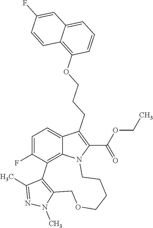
N1(C)C2=C(C(C)=N1)C1=C3C(=CC=C1F)C(CCCOC1=C4C(=CC=C1)C=C(F)C=C4)=C(C(OCC)=O)N3CCCCOC2
